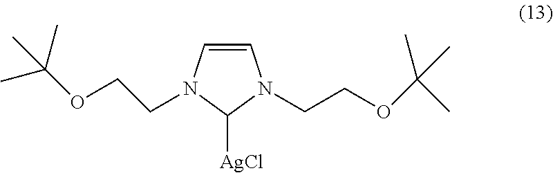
C1=CN(CCOC(C)(C)C)C([AgCl])N1CCOC(C)(C)C
